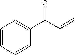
C1=CC=CC(C(C=C)=O)=C1
